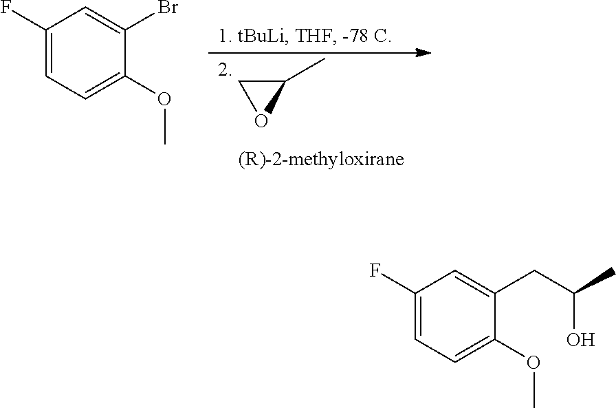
C1(C)CO1.C1(F)=CC=C(OC)C(Br)=C1.C1(F)=CC=C(OC)C(CC(C)O)=C1
